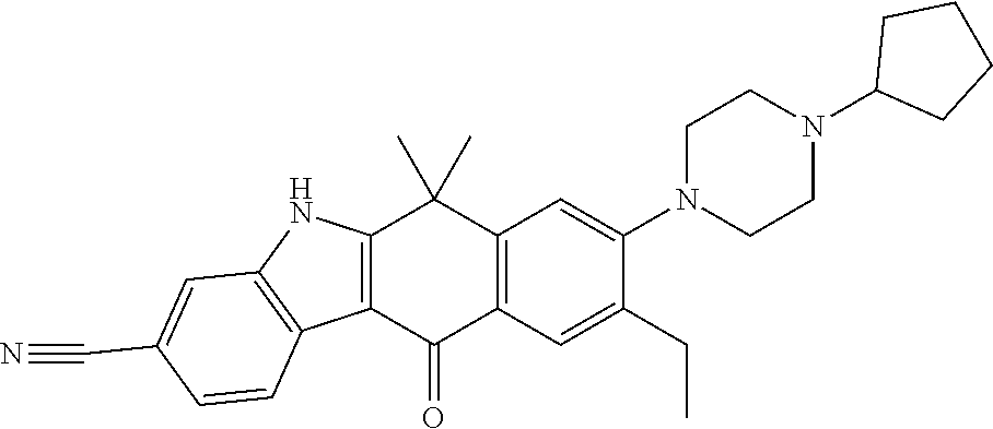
C12=C(C(=O)C3=C(C1(C)C)C=C(N1CCN(C4CCCC4)CC1)C(CC)=C3)C1=C(N2)C=C(C#N)C=C1
